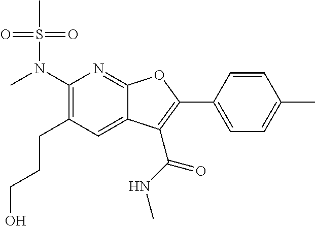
C1(N(C)S(=O)(=O)C)=C(CCCO)C=C2C(=N1)OC(C1=CC=C(C)C=C1)=C2C(NC)=O
